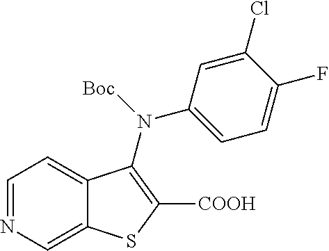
C1=NC=C2C(=C1)C(N(C1=CC=C(F)C(Cl)=C1)[Boc])=C([COOH])S2
